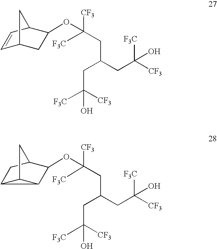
C(CC(CC([F3C])([CF3])O)CC([CF3])([F3C])O)(OC1CC2C=CC1C2)([F3C])[CF3].C(CC(CC([F3C])([CF3])O)CC([CF3])([F3C])O)(OC1C2C3C2CC1C3)([F3C])[CF3]
